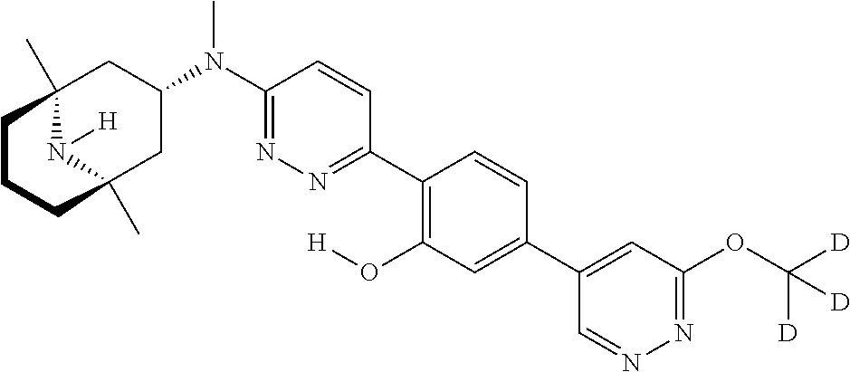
C12(C)N([H])C(C)(CC(N(C3=NN=C(C4=C(O[H])C=C(C5=CC(OC([D])([D])[D])=NN=C5)C=C4)C=C3)C)C1)CCC2
